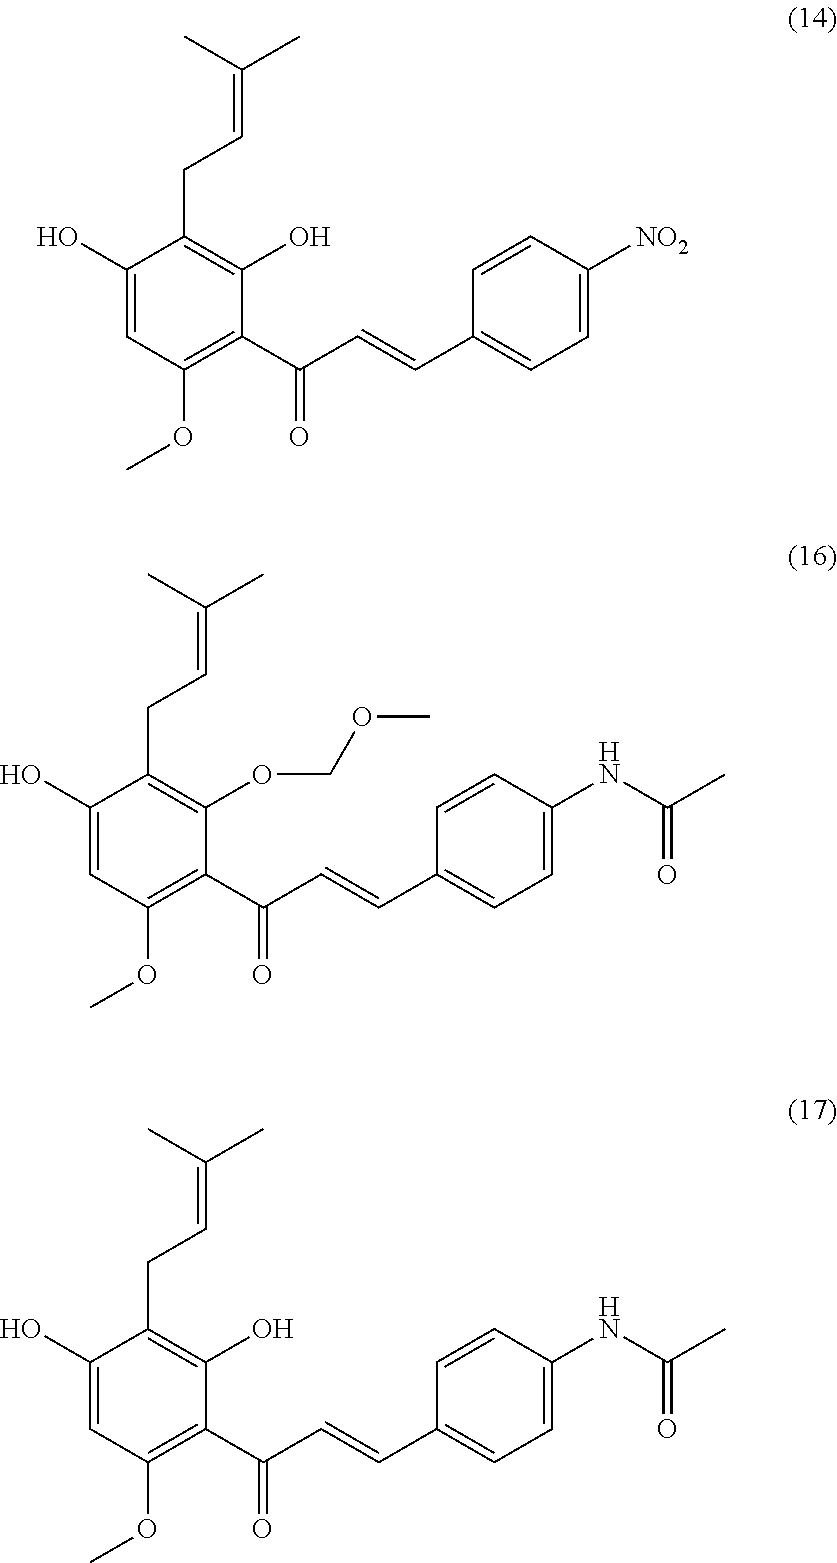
C1(O)=CC(OC)=C(C(C=CC2=CC=C(NC(C)=O)C=C2)=O)C(OCOC)=C1CC=C(C)C.C1(O)=CC(OC)=C(C(C=CC2=CC=C([NO2])C=C2)=O)C(O)=C1CC=C(C)C.C1(O)=CC(OC)=C(C(C=CC2=CC=C(NC(C)=O)C=C2)=O)C(O)=C1CC=C(C)C
